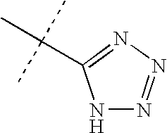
N1=C(C(C)(C)C)NN=N1
